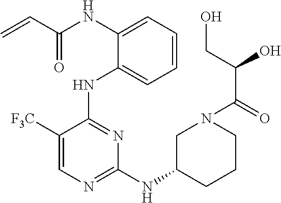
N(C1=CC=CC=C1NC1=NC(NC2CCCN(C(C(O)CO)=O)C2)=NC=C1[F3C])C(C=C)=O
